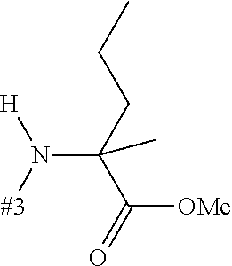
C(N([#3])[H])(CCC)(C(=O)[OMe])C
